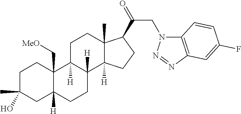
C1C(C)(O)CC2([H])C(C[MeO])(C1)C1([H])C([H])(CC2)C2([H])C(C)(CC1)C(C(=O)CN1C3=C(N=N1)C=C(F)C=C3)CC2
